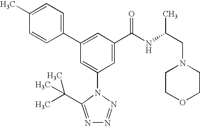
C1(C2=CC(C(NC(CN3CCOCC3)C)=O)=CC(N3C(C(C)(C)C)=NN=N3)=C2)=CC=C(C)C=C1
